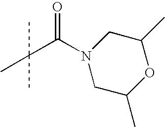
C(C(N1CC(C)OC(C)C1)=O)(C)(C)C
